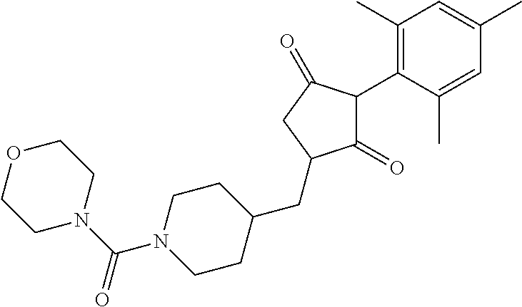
C1(=O)C(C2=C(C)C=C(C)C=C2C)C(=O)CC1CC1CCN(C(N2CCOCC2)=O)CC1
